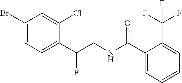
C1(Br)=CC=C(C(CNC(C2=CC=CC=C2C(F)(F)F)=O)F)C(Cl)=C1
